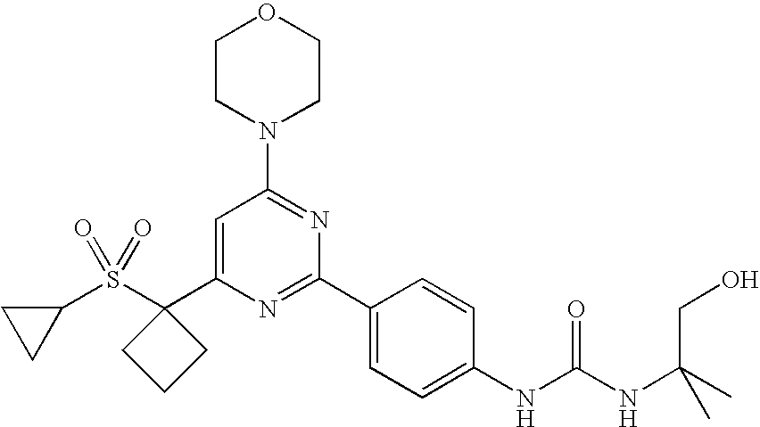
C1(C2(S(C3CC3)(=O)=O)CCC2)=CC(N2CCOCC2)=NC(C2=CC=C(NC(=O)NC(C)(CO)C)C=C2)=N1
